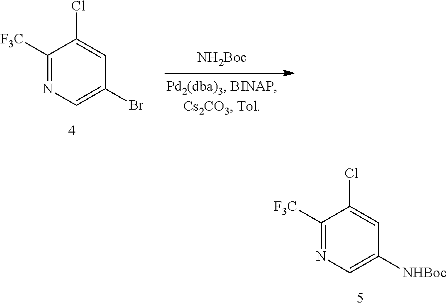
C1([F3C])=NC=C(Br)C=C1Cl.[NH2Boc].C1([F3C])=NC=C([NHBoc])C=C1Cl
